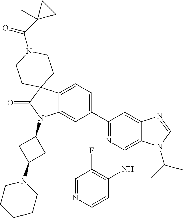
C12=CC=C(C3=NC(NC4=C(F)C=NC=C4)=C4C(=C3)N=CN4C(C)C)C=C1N(C1CC(N3CCCCC3)C1)C(=O)C21CCN(C(=O)C2(C)CC2)CC1
